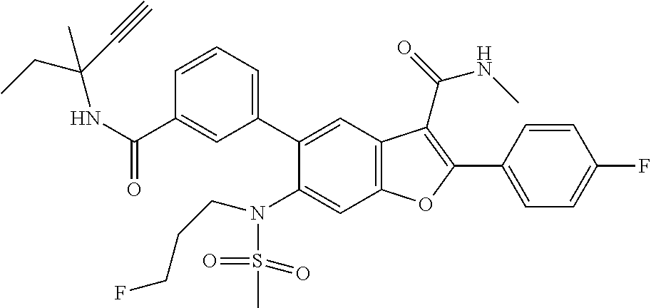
C1=CC(C2=C(C(=O)NC)C3=C(C=C(N(S(=O)(=O)C)CCCF)C(C4=CC=CC(C(NC(CC)(C#C)C)=O)=C4)=C3)O2)=CC=C1F
